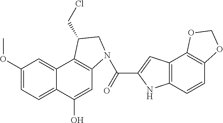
C1(OC)=CC=C2C(=C1)C1=C(C=C2O)N(C(=O)C2=CC3=C(N2)C=CC2=C3OCO2)CC1CCl
